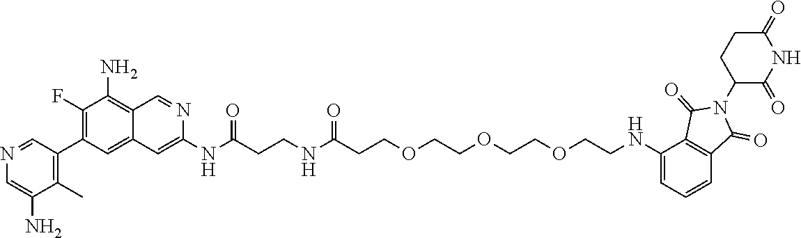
N(C(CCNC(CCOCCOCCOCCNC1=CC=CC2=C1C(=O)N(C1CCC(=O)NC1=O)C2=O)=O)=O)C1=CC2=CC(C3=C(C)C(N)=CN=C3)=C(F)C(N)=C2C=N1
